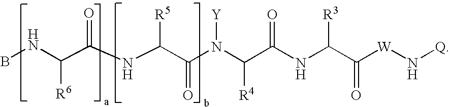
BNC(C(NC(C(N(C(C(NC(C([W]N[Q])=O)[R3])=O)[R4])[Y])=O)[R5])=O)[R6]
